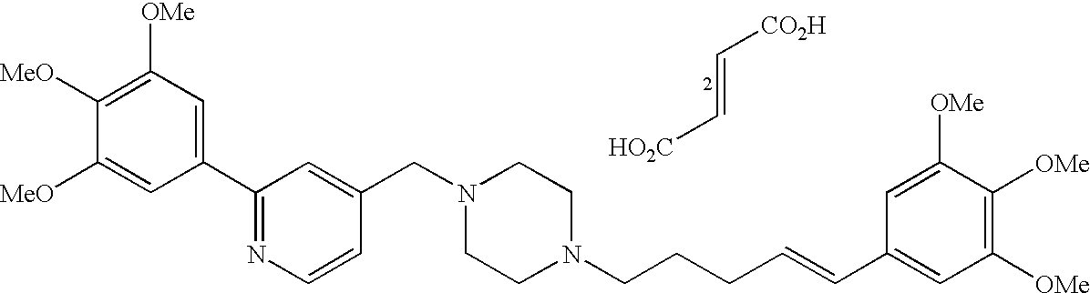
C1([MeO])=C([OMe])C=C(C2=NC=CC(CN3CCN(CCCC=CC4=CC([OMe])=C([OMe])C([OMe])=C4)CC3)=C2)C=C1[MeO].C(=C[HO2C])[CO2H]
